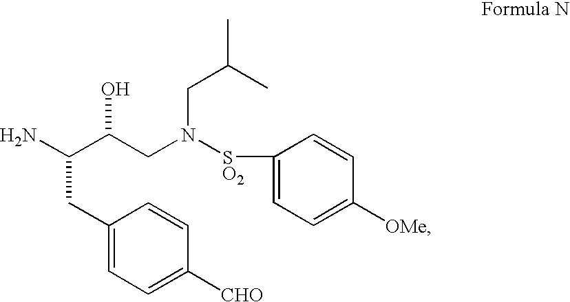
C1(CC(N)C(CN([SO2]C2=CC=C([OMe])C=C2)CC(C)C)O)=CC=C([CHO])C=C1
